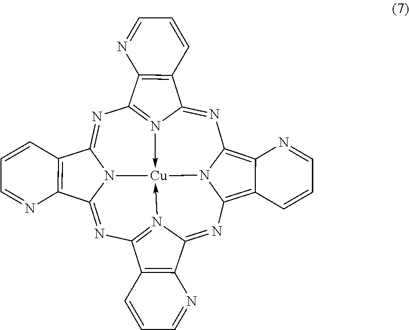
N1=C2N3->[Cu]45-N6=C(C7=C(C6=NC6=C8C(=C1N64)N=CC=C8)N=CC=C7)N=C1N5C(=NC=3C3=C2C=CC=N3)C2=C1N=CC=C2
